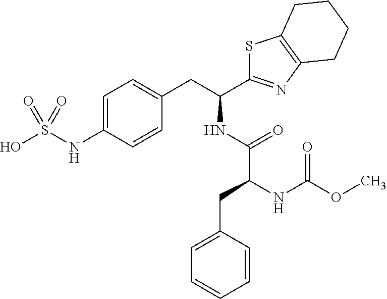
C1=C(NS(O)(=O)=O)C=CC(CC(C2=NC3=C(S2)CCCC3)NC(C(NC(OC)=O)CC2=CC=CC=C2)=O)=C1
